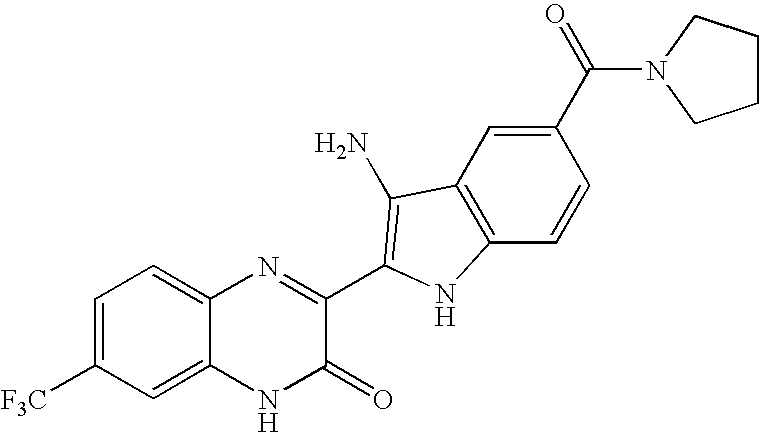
C1=C2C(=CC=C1[F3C])N=C(C1=C(N)C3=C(C=CC(C(=O)N4CCCC4)=C3)N1)C(=O)N2
